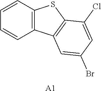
C12=C(C=CC=C1)SC1=C2C=C(Br)C=C1Cl.[A1]
